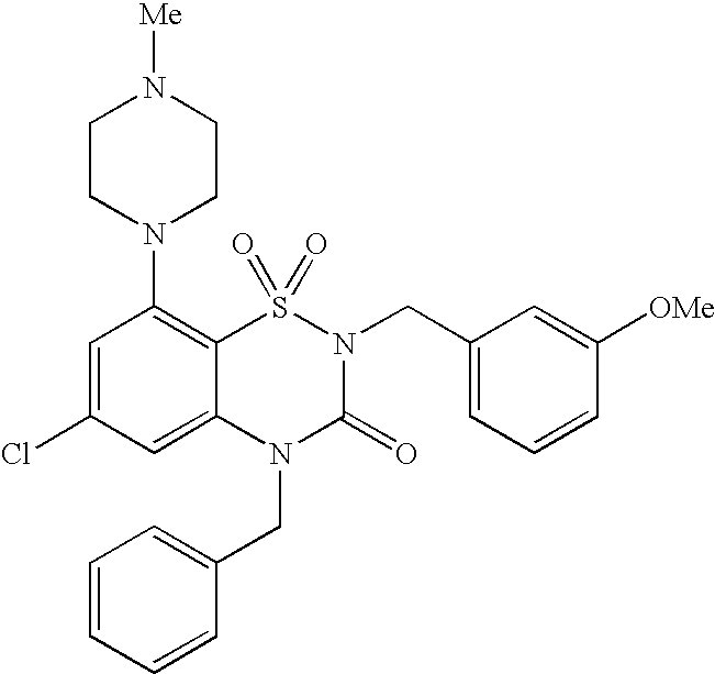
C1=C(Cl)C=C2C(=C1N1CCN([Me])CC1)S(=O)(=O)N(CC1=CC=CC([OMe])=C1)C(=O)N2CC1=CC=CC=C1
